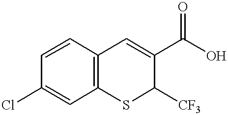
C1=CC(Cl)=CC2=C1C=C(C(O)=O)C([CF3])S2
